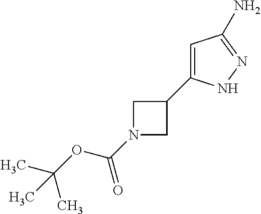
N1(C(OC(C)(C)C)=O)CC(C2=CC(N)=NN2)C1
